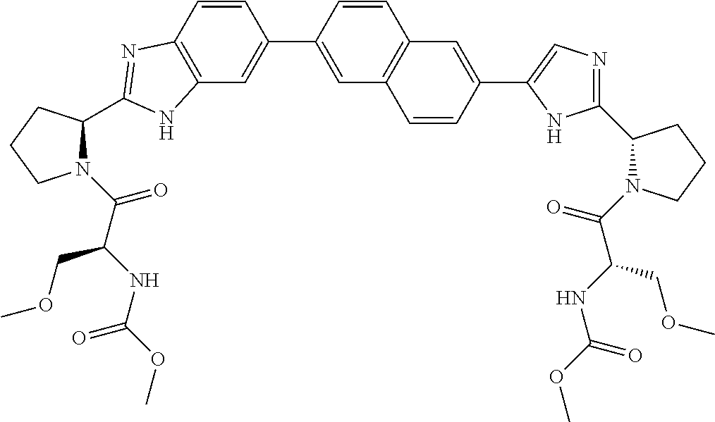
C12=C(C=CC(C3=CC4=C(C=C3)C=C(C3=CN=C(C5N(C(C(NC(OC)=O)COC)=O)CCC5)N3)C=C4)=C1)N=C(C1N(C(C(NC(OC)=O)COC)=O)CCC1)N2
